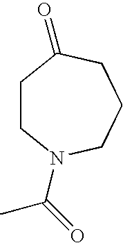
C1CN(C(=O)C)CCCC1=O
